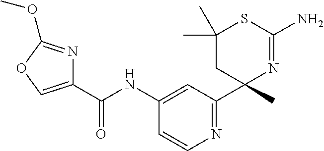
C1(C(NC2=CC(C3(C)N=C(N)SC(C)(C)C3)=NC=C2)=O)=COC(OC)=N1
